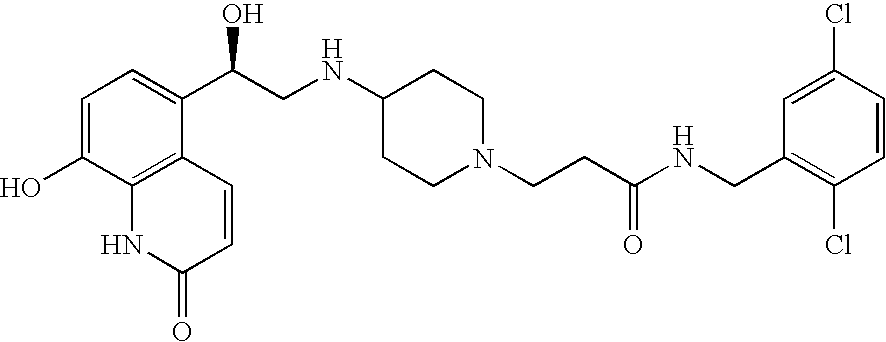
C1=C(O)C2=C(C(C(CNC3CCN(CCC(NCC4=C(Cl)C=CC(Cl)=C4)=O)CC3)O)=C1)C=CC(=O)N2
